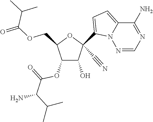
O(CC1C(OC(=O)C(C(C)C)N)C(O)C(C#N)(C2=CC=C3N2N=CN=C3N)O1)C(=O)C(C)C
